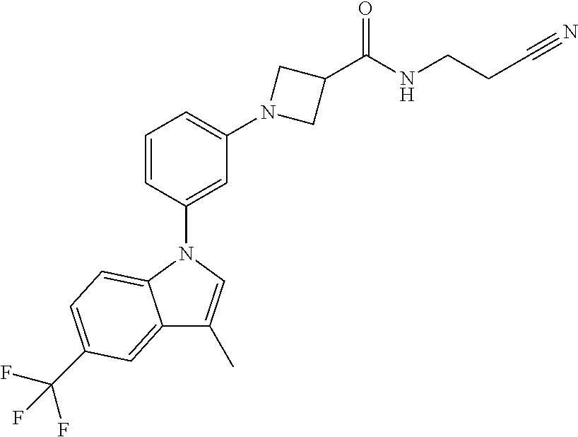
C1=CC(N2C3=CC=C(C(F)(F)F)C=C3C(C)=C2)=CC(N2CC(C(NCCC#N)=O)C2)=C1
